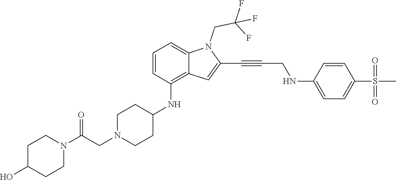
C(C#CC1=CC2=C(NC3CCN(CC(N4CCC(O)CC4)=O)CC3)C=CC=C2N1CC(F)(F)F)NC1=CC=C(S(C)(=O)=O)C=C1
